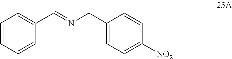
C1=CC=CC(C=NCC2=CC=C([NO2])C=C2)=C1
